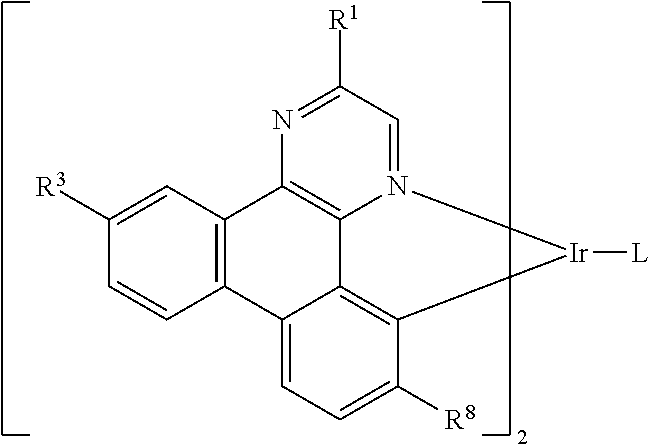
C12=C(C=C([R3])C=C1)C1=C3C4=C(C([R8])=CC=C24)[Ir]([L])N3=CC([R1])=N1
